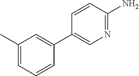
C1(C2=CC(C)=CC=C2)=CN=C(N)C=C1
